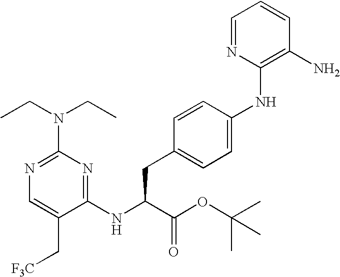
N1=C(N(CC)CC)N=C(NC(CC2=CC=C(NC3=C(N)C=CC=N3)C=C2)C(OC(C)(C)C)=O)C(C[F3C])=C1
